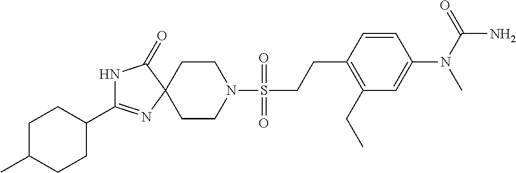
N1C(C2CCC(C)CC2)=NC2(C1=O)CCN(S(CCC1=C(CC)C=C(N(C)C(=O)N)C=C1)(=O)=O)CC2
